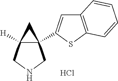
C12(C3=CC4=C(S3)C=CC=C4)C([H])(CNC1)C2.Cl
